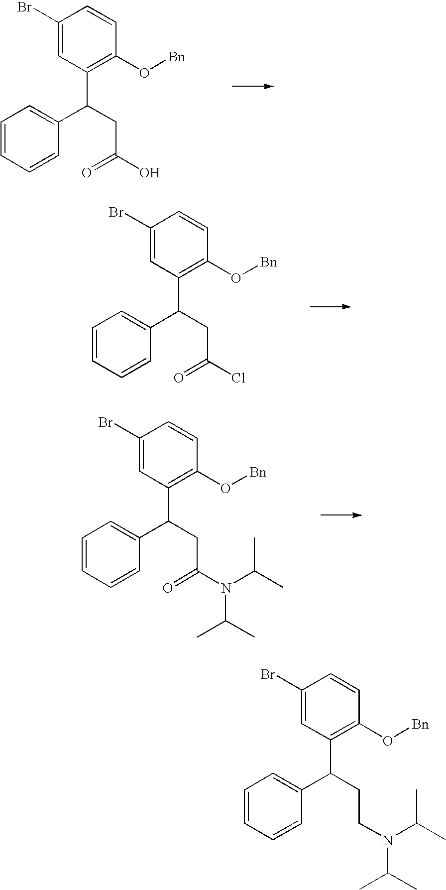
C1=CC=CC(C(CC(=O)O)C2=C(O[Bn])C=CC(Br)=C2)=C1.C1=CC=CC(C(CC(Cl)=O)C2=C(O[Bn])C=CC(Br)=C2)=C1.C1=CC=CC(C(CC(N(C(C)C)C(C)C)=O)C2=C(O[Bn])C=CC(Br)=C2)=C1.C1=CC=CC(C(CCN(C(C)C)C(C)C)C2=C(O[Bn])C=CC(Br)=C2)=C1
